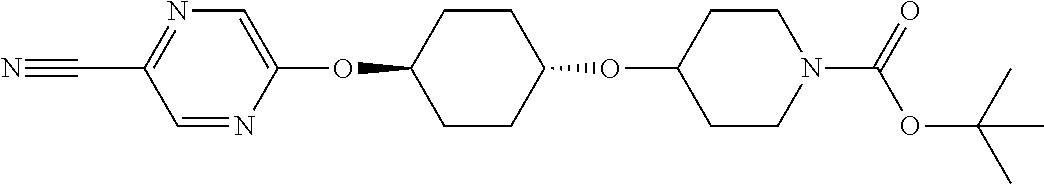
C1=NC(OC2CCC(OC3CCN(C(OC(C)(C)C)=O)CC3)CC2)=CN=C1C#N
